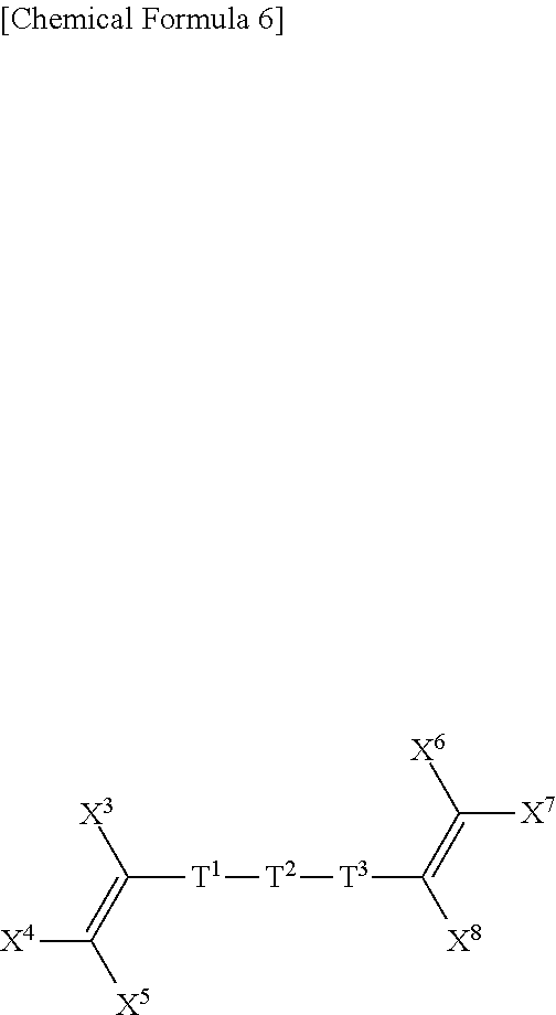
[X4]C([X5])=C([X3])[T1][T2][T3]C([X8])=C([X6])[X7]
